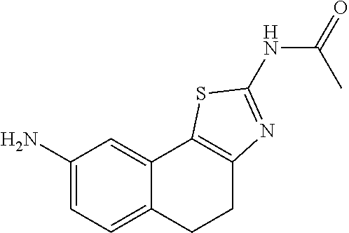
C1(N)=CC=C2C(=C1)C1=C(CC2)N=C(NC(C)=O)S1
